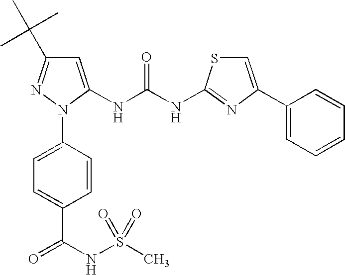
C1=C(NC(NC2=NC(C3=CC=CC=C3)=CS2)=O)N(C2=CC=C(C(NS(C)(=O)=O)=O)C=C2)N=C1C(C)(C)C
